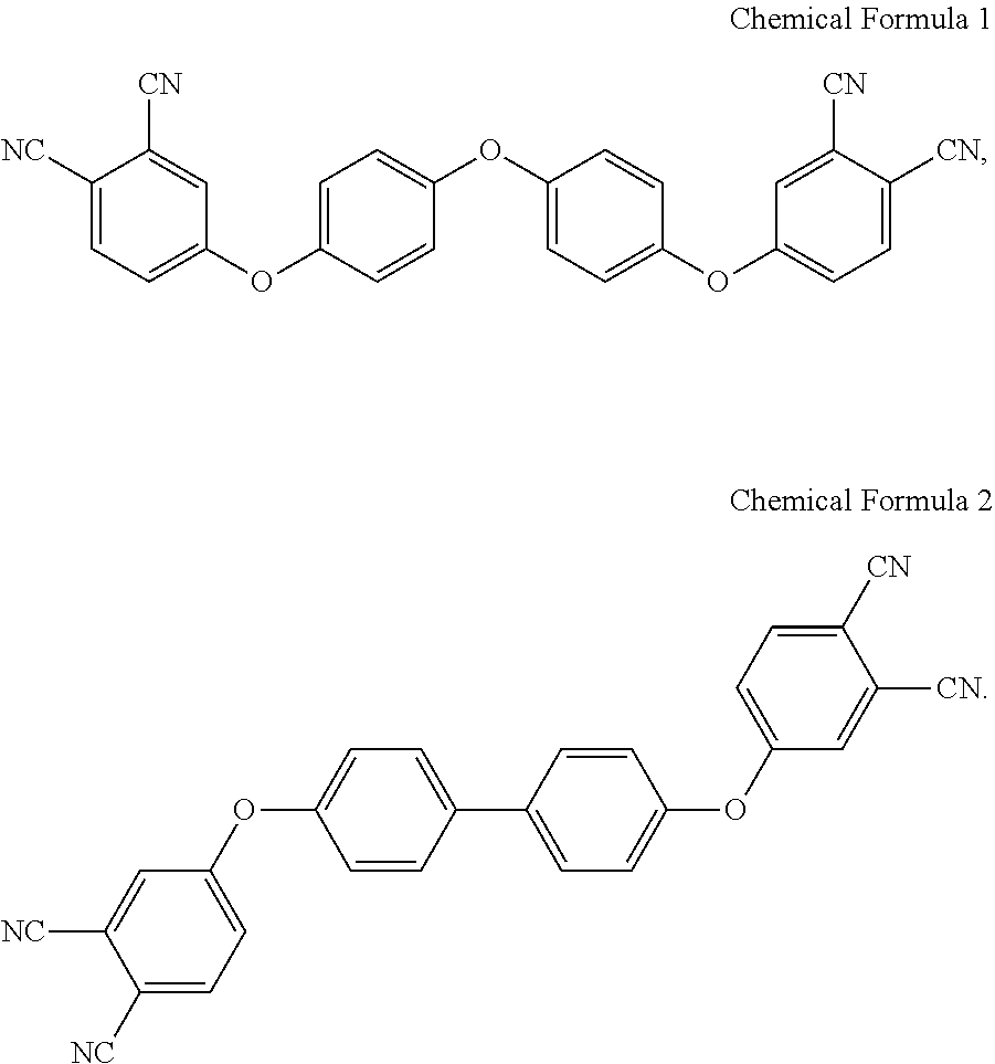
C1=C(OC2=CC=C([NC])C([CN])=C2)C=CC(OC2=CC=C(OC3=CC=C([CN])C([CN])=C3)C=C2)=C1.C1=C([NC])C([NC])=CC=C1OC1=CC=C(C2=CC=C(OC3=CC=C([CN])C([CN])=C3)C=C2)C=C1
